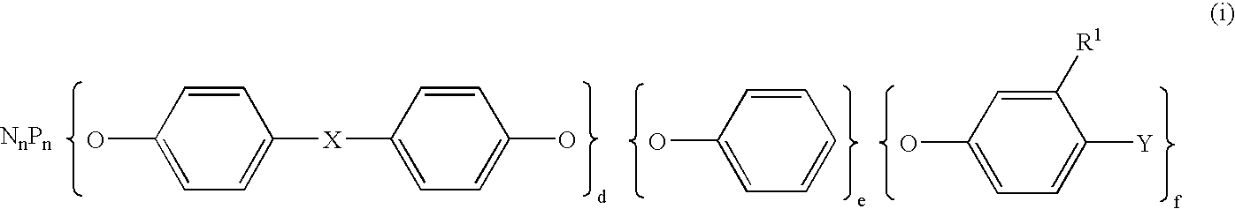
C1=C([X]C2=CC=C(O)C=C2)C=CC(O)=C1.C1=CC=CC(O)=C1.C1=C([Y])C([R1])=CC(O)=C1
